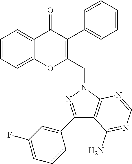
C1=CC=C2C(=C1)OC(CN1C3=C(C(N)=NC=N3)C(C3=CC(F)=CC=C3)=N1)=C(C1=CC=CC=C1)C2=O
